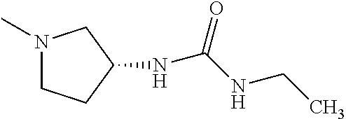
N1(C)CCC(NC(NCC)=O)C1
